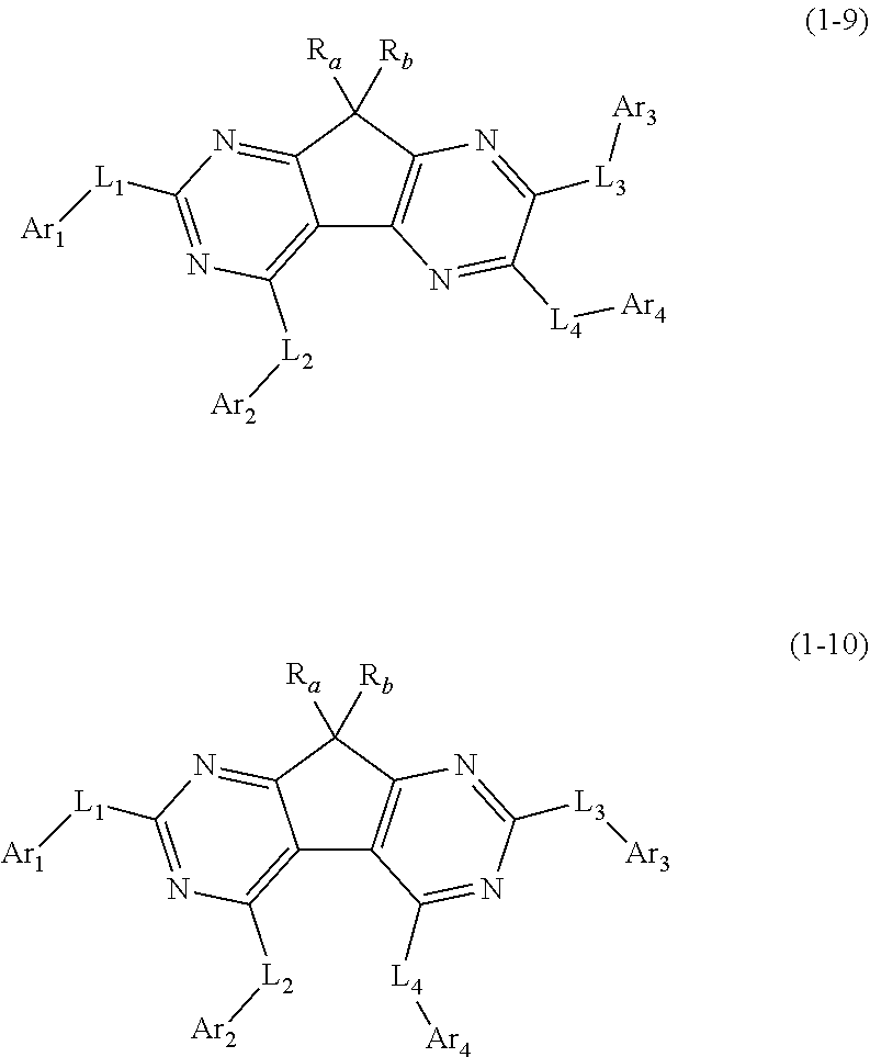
C12=C([L2][Ar2])N=C([L1][Ar1])N=C1C([Rb])([Ra])C1=C2N=C([L4][Ar4])C([L3][Ar3])=N1.C12=C([L2][Ar2])N=C([L1][Ar1])N=C1C([Rb])([Ra])C1=C2C([L4][Ar4])=NC([L3][Ar3])=N1
